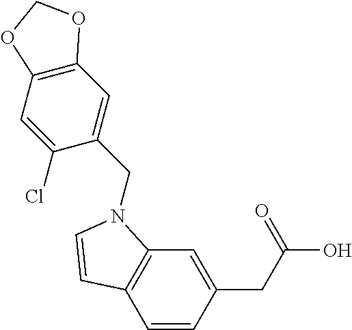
C1=CC(CC(O)=O)=CC2=C1C=CN2CC1=CC2=C(C=C1Cl)OCO2
